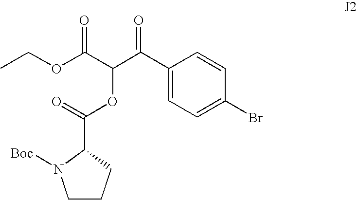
C1CCC(C(=O)OC(C(=O)OCC)C(C2=CC=C(Br)C=C2)=O)N1[Boc]
